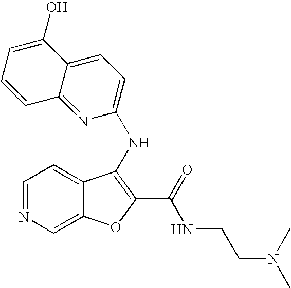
C1=NC=C2C(=C1)C(NC1=CC=C3C(=N1)C=CC=C3O)=C(C(=O)NCCN(C)C)O2
